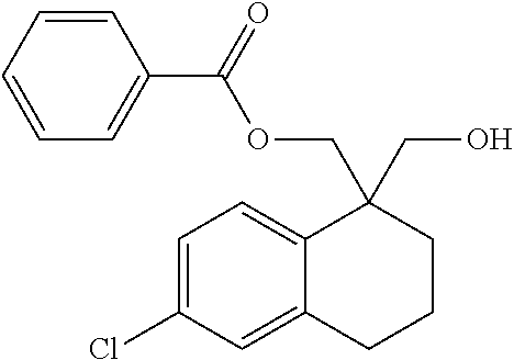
C1=C(Cl)C=C2C(=C1)C(CO)(COC(C1=CC=CC=C1)=O)CCC2
